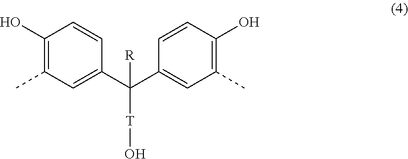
C1(C)=C(O)C=CC(C(C2=CC(C)=C(O)C=C2)([R])[T]O)=C1
